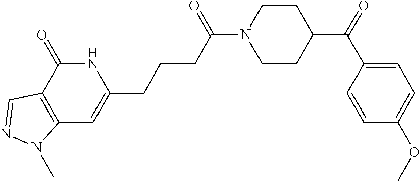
N1C(=O)C2=C(C=C1CCCC(N1CCC(C(C3=CC=C(OC)C=C3)=O)CC1)=O)N(C)N=C2
